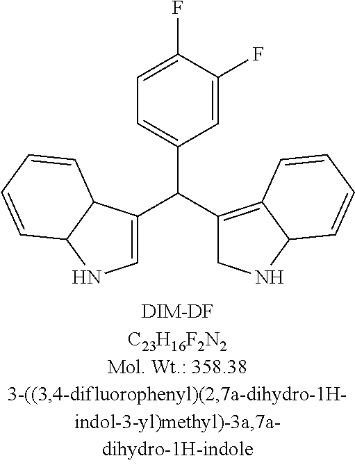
C1=C(F)C(F)=CC=C1C(C1=C2C(NC1)C=CC=C2)C1=CNC2C1C=CC=C2
